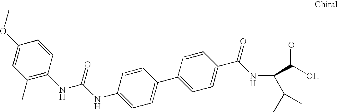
C1(NC(NC2=C(C)C=C(OC)C=C2)=O)=CC=C(C2=CC=C(C(=O)NC(C(O)=O)C(C)C)C=C2)C=C1
